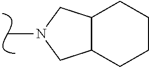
N1(C)CC2C(C1)CCCC2
